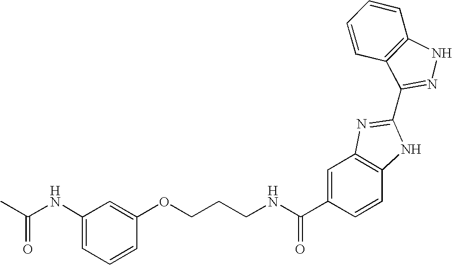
C(NC(C1=CC2=C(C=C1)NC(C1=NNC3=C1C=CC=C3)=N2)=O)CCOC1=CC(NC(C)=O)=CC=C1
